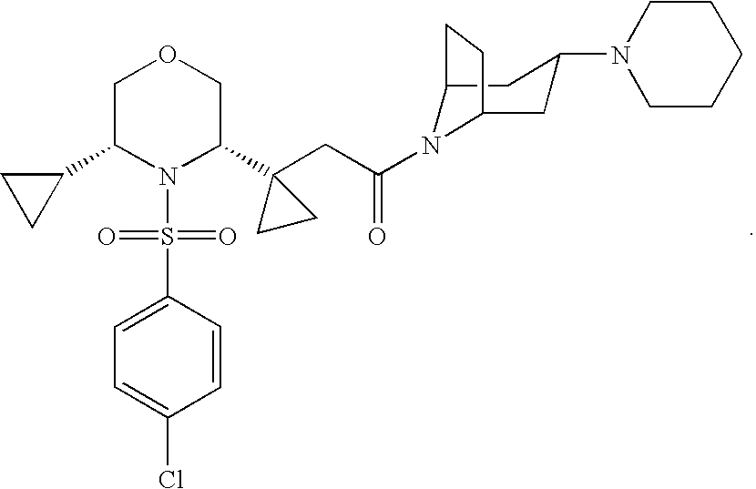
C1C(C2CC2)N(S(C2=CC=C(Cl)C=C2)(=O)=O)C(C2(CC(=O)N3C4CC(N5CCCCC5)CC3CC4)CC2)CO1
